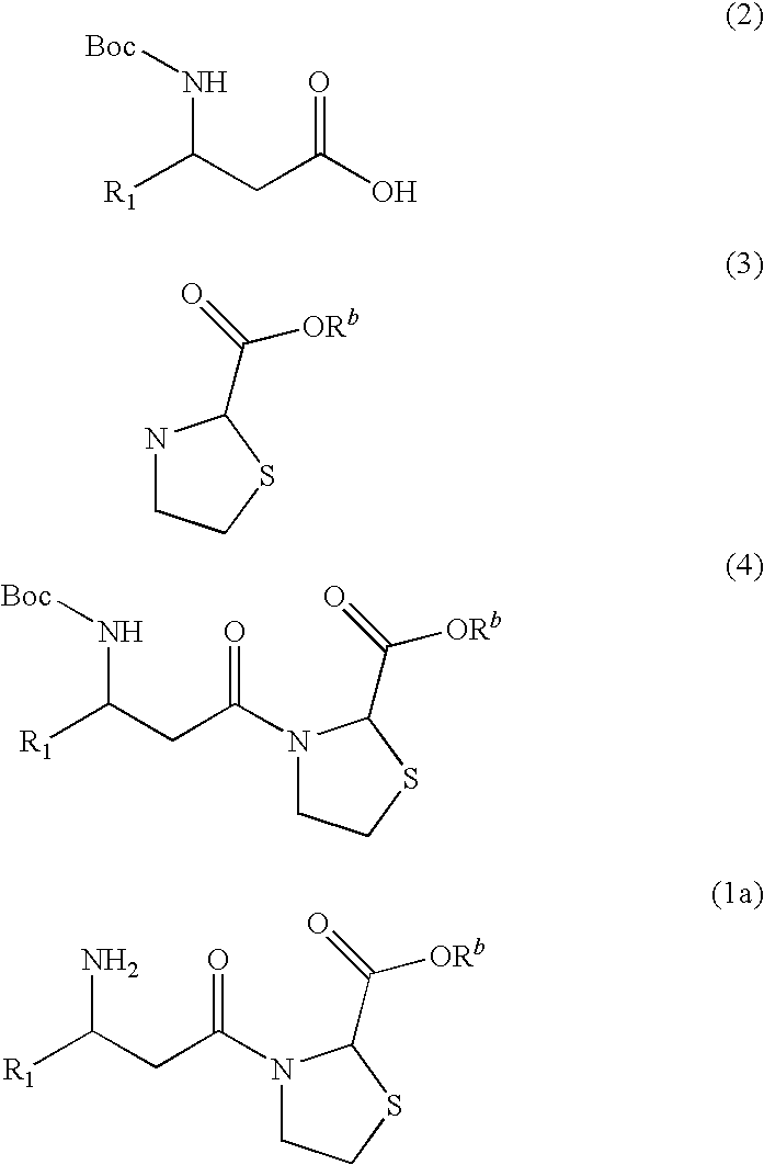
[R1]C(CC(O)=O)N[Boc].N1CCSC1C(=O)[ORb].[R1]C(CC(=O)N1CCSC1C(=O)[ORb])N[Boc].[R1]C(CC(=O)N1CCSC1C(=O)[ORb])N
